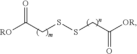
O=C(CSSCC([OR])=O)[RO]
